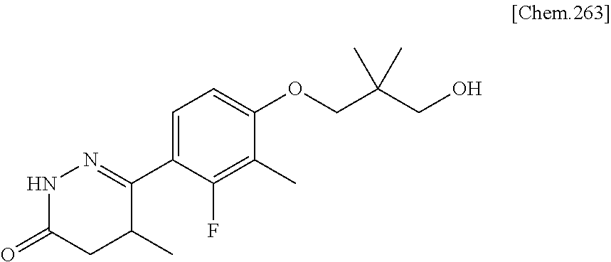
C1=C(C2=NNC(=O)CC2C)C(F)=C(C)C(OCC(CO)(C)C)=C1
